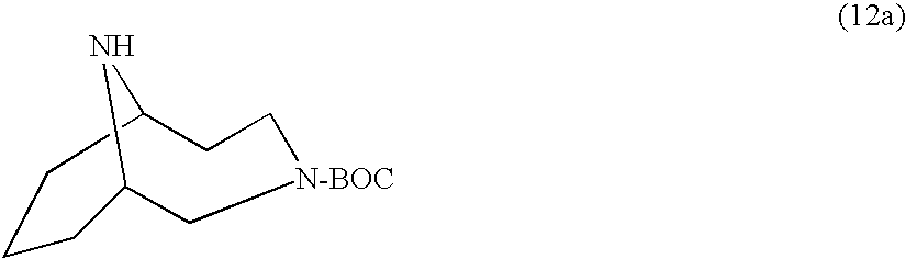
C1CCC2CC[N-BOC]CC1N2
